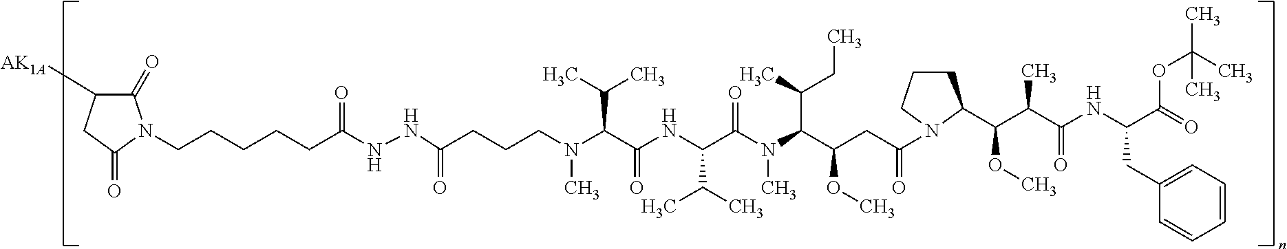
C1(=O)C([AK1A])CC(=O)N1CCCCCC(NNC(CCCN(C(C(NC(C(N(C(C(CC(=O)N1CCCC1C(C(C(NC(C(=O)OC(C)(C)C)CC1=CC=CC=C1)=O)C)OC)OC)C(CC)C)C)=O)C(C)C)=O)C(C)C)C)=O)=O
